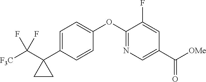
C1=C(C2(C([F3C])(F)F)CC2)C=CC(OC2=NC=C(C([OMe])=O)C=C2F)=C1
